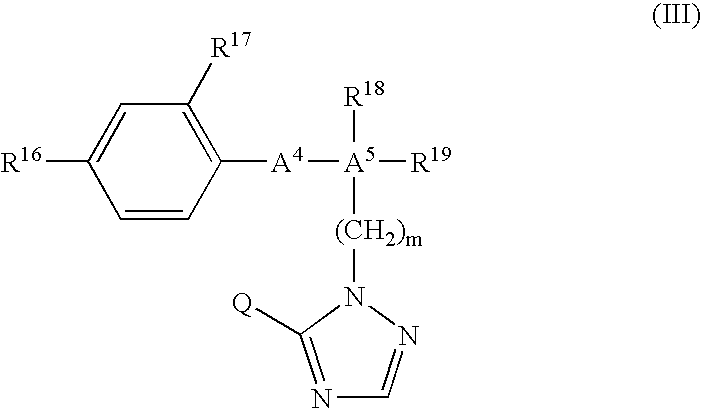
N1=C([Q])N([(CH2)m][A5]([R18])([R19])[A4]C2=C([R17])C=C([R16])C=C2)N=C1
